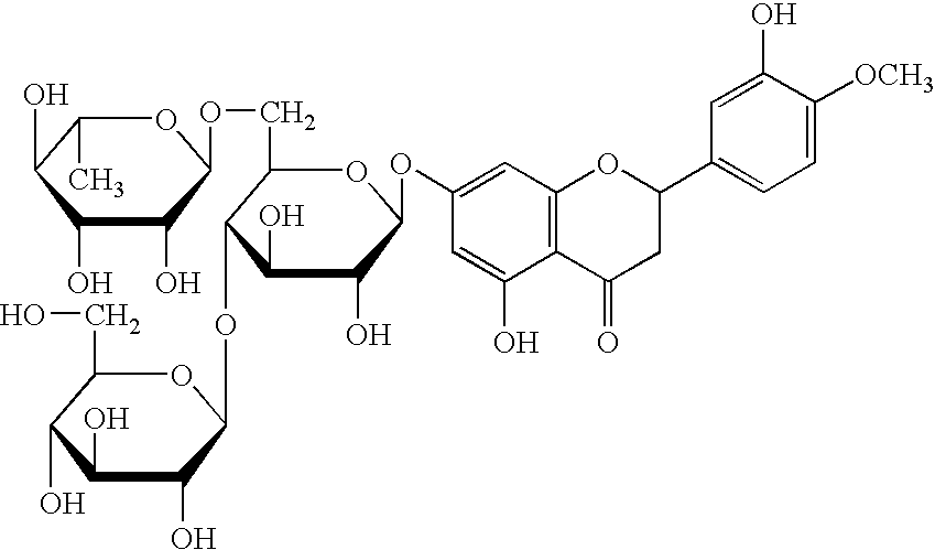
C12=C(C=C(OC3C(O)C(O)C(OC4C(O)C(O)C(O)C(CO)O4)C(COC4C(O)C(O)C(O)C(C)O4)O3)C=C1O)OC(C1=CC=C([OCH3])C(O)=C1)CC2=O
